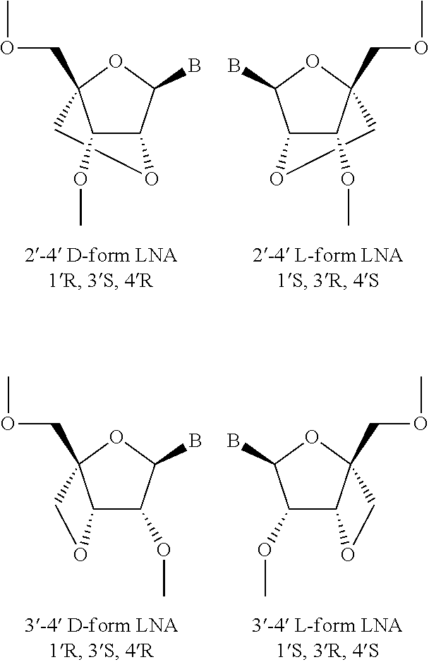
O1CC2(COC)OC(B)C1C2OC.O1CC2(COC)OC(B)C1C2OC.O(C1C(B)OC2(COC)COC12)C.O(C1C(B)OC2(COC)COC12)C
